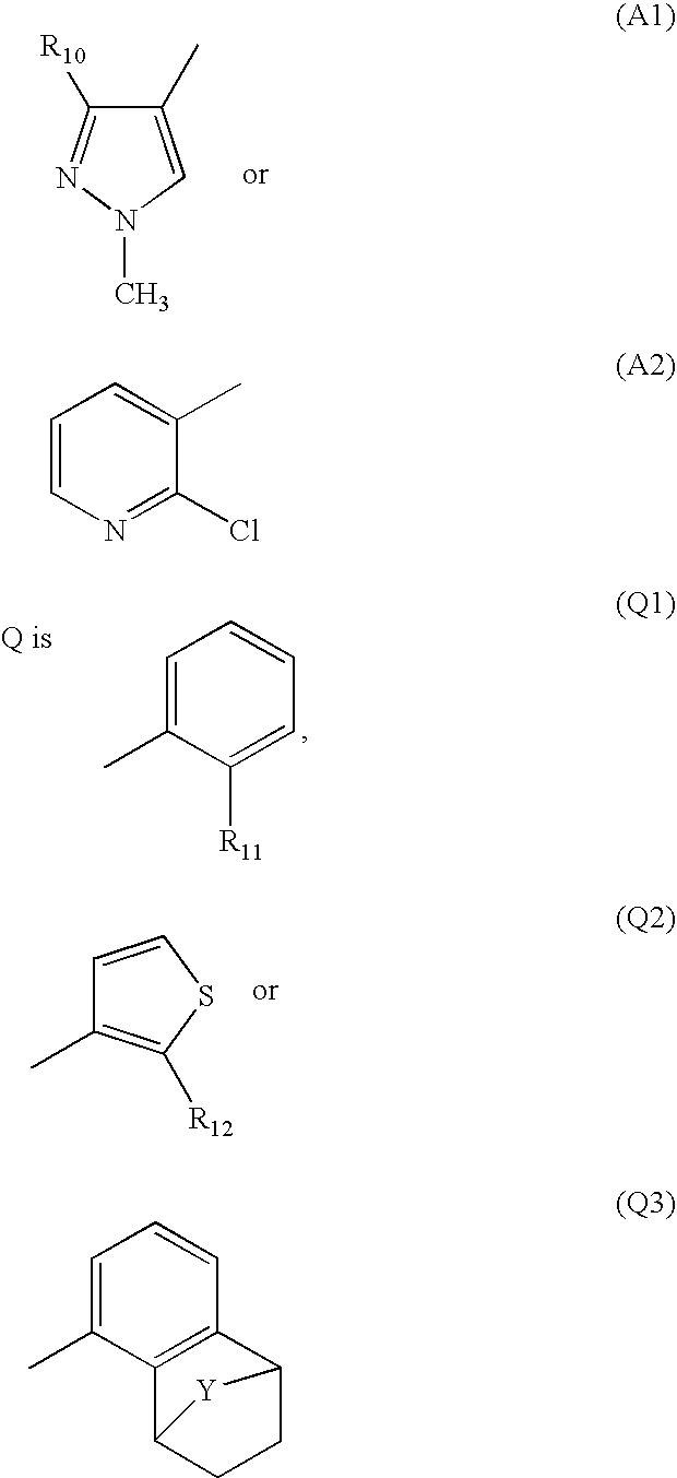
C1(C)=CN(C)N=C1[R10].C1=C(C)C([R11])=CC=C1.C1=CSC([R12])=C1C.C1=CN=C(Cl)C(C)=C1.C1=C(C)C2=C(C=C1)C1CCC2[Y]1
